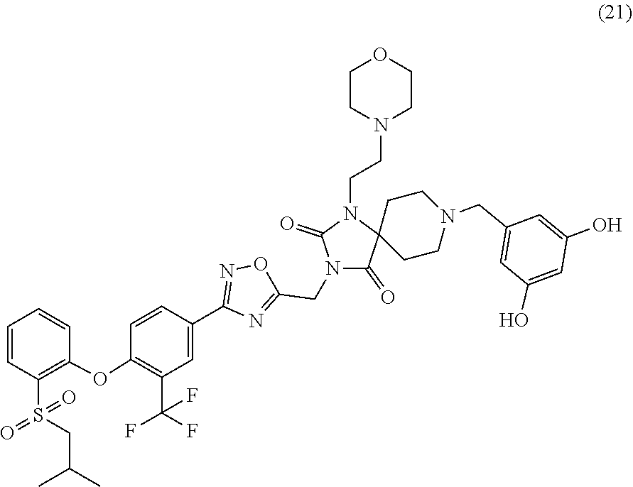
C1(C2=CC(C(F)(F)F)=C(OC3=C(S(CC(C)C)(=O)=O)C=CC=C3)C=C2)=NOC(CN2C(=O)C3(CCN(CC4=CC(O)=CC(O)=C4)CC3)N(CCN3CCOCC3)C2=O)=N1
